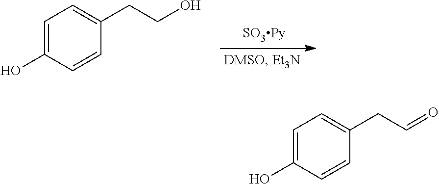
C1=C(O)C=CC(CC=O)=C1.C1=C(O)C=CC(CCO)=C1
